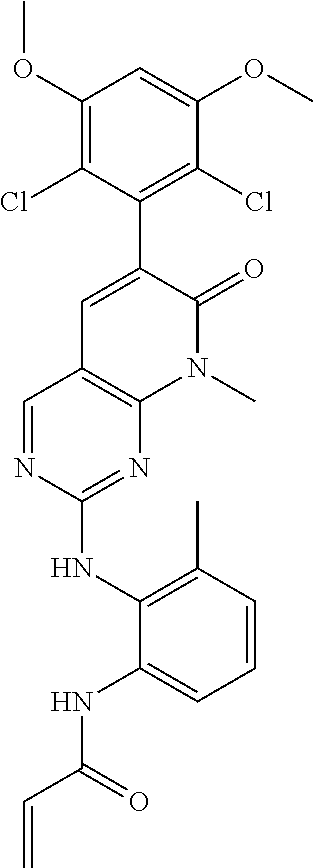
C1(OC)=C(Cl)C(C2=CC3=C(N(C)C2=O)N=C(NC2=C(C)C=CC=C2NC(C=C)=O)N=C3)=C(Cl)C(OC)=C1
